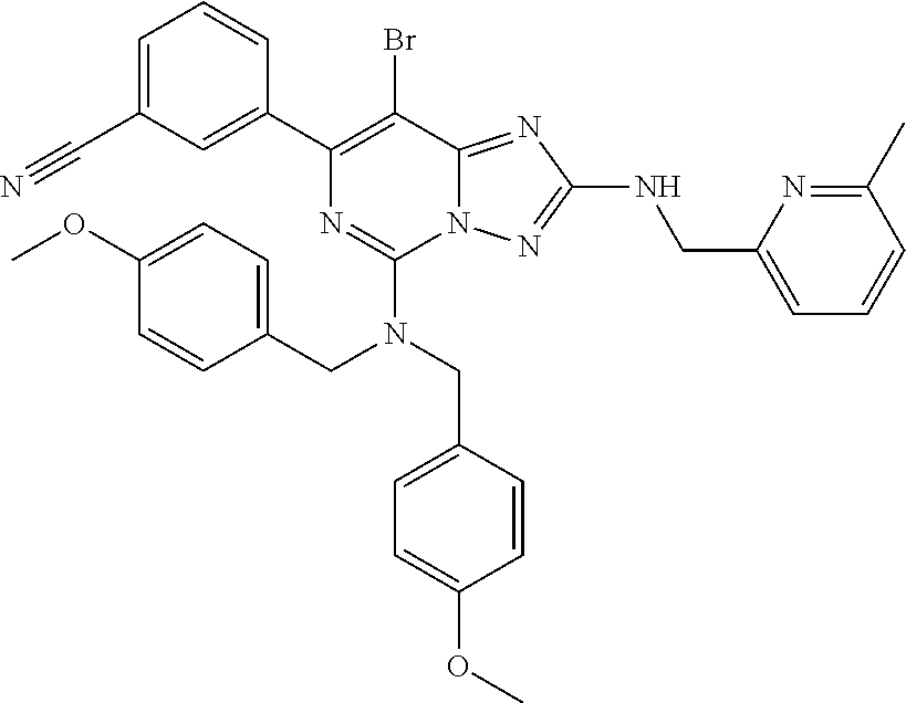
BrC1=C(C2=CC(C#N)=CC=C2)N=C(N(CC2=CC=C(OC)C=C2)CC2=CC=C(OC)C=C2)N2C1=NC(NCC1=CC=CC(C)=N1)=N2
